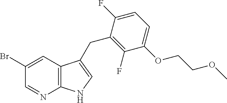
C1=NC2=C(C=C1Br)C(CC1=C(F)C(OCCOC)=CC=C1F)=CN2
